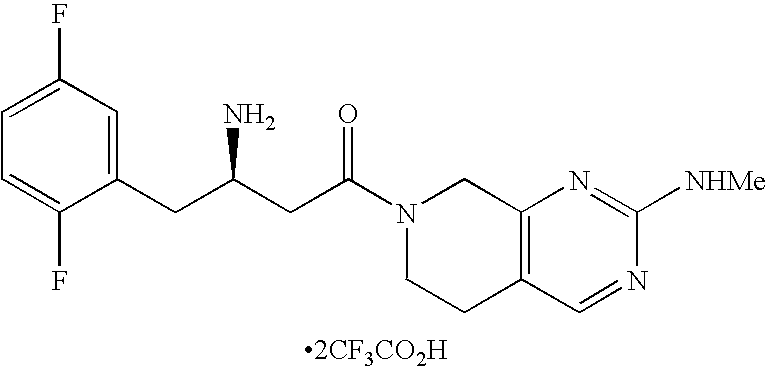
C1(CC(CC(N2CCC3=C(C2)N=C([NHMe])N=C3)=O)N)=CC(F)=CC=C1F.[2CF3CO2H]
